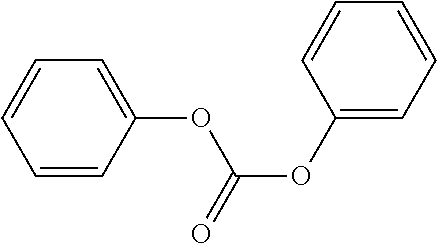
C1=CC(OC(OC2=CC=CC=C2)=O)=CC=C1
